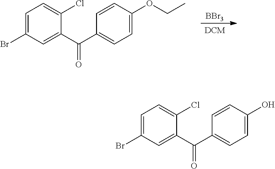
C1=C(Br)C=C(C(C2=CC=C(O)C=C2)=O)C(Cl)=C1.[BBr3].C1=C(Br)C=C(C(C2=CC=C(OCC)C=C2)=O)C(Cl)=C1.[DCM]
